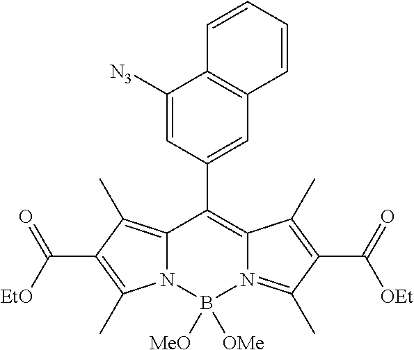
C12=C(C)C(C(=O)[EtO])=C(C)N1B([MeO])([OMe])N1=C(C)C(C(=O)[OEt])=C(C)C1=C2C1=CC2=C(C([N3])=C1)C=CC=C2
